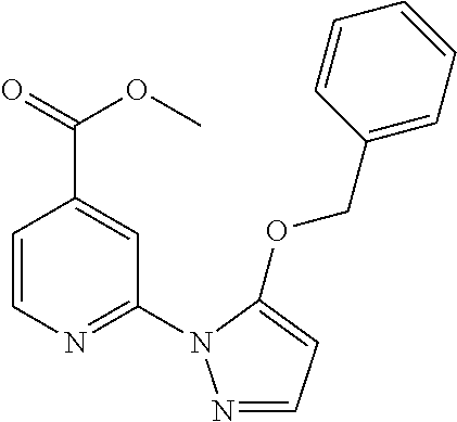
C(C1=CC(N2N=CC=C2OCC2=CC=CC=C2)=NC=C1)(=O)OC
